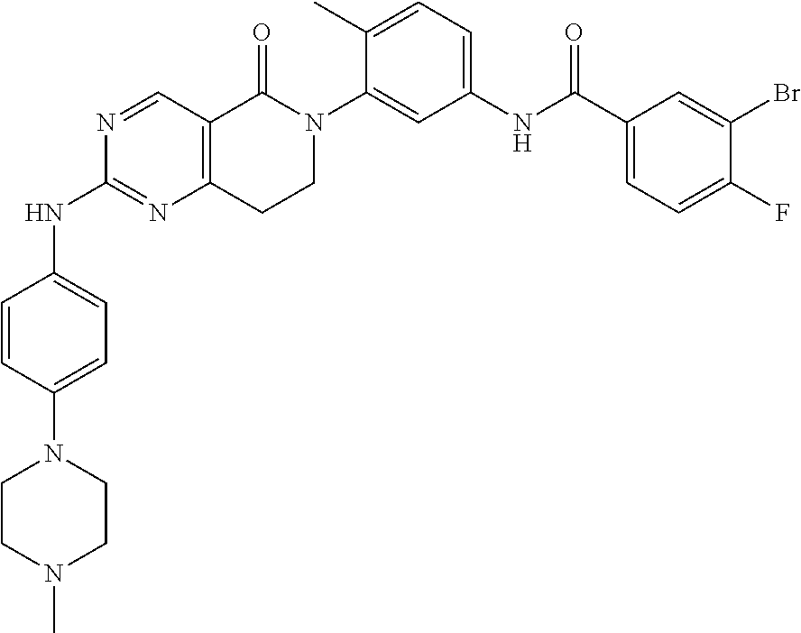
N1=CC2=C(N=C1NC1=CC=C(N3CCN(C)CC3)C=C1)CCN(C1=CC(NC(C3=CC=C(F)C(Br)=C3)=O)=CC=C1C)C2=O
